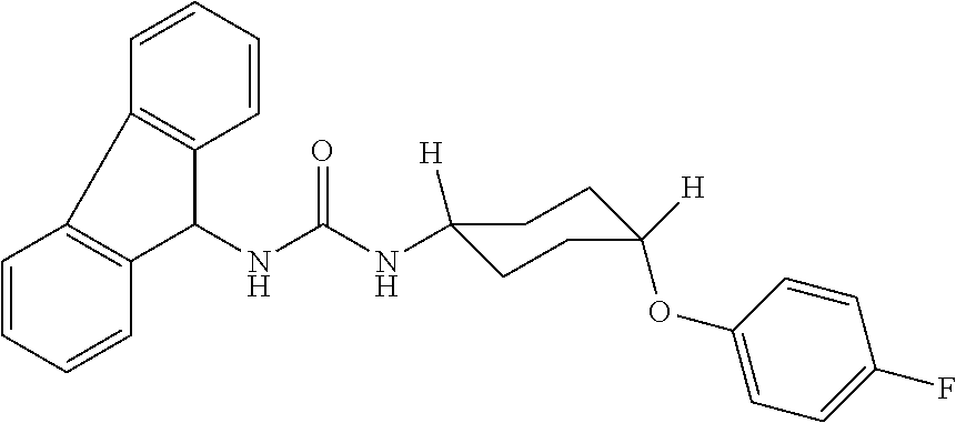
N(C(NC1([H])CCC(OC2=CC=C(F)C=C2)([H])CC1)=O)C1C2=C(C3=C1C=CC=C3)C=CC=C2
